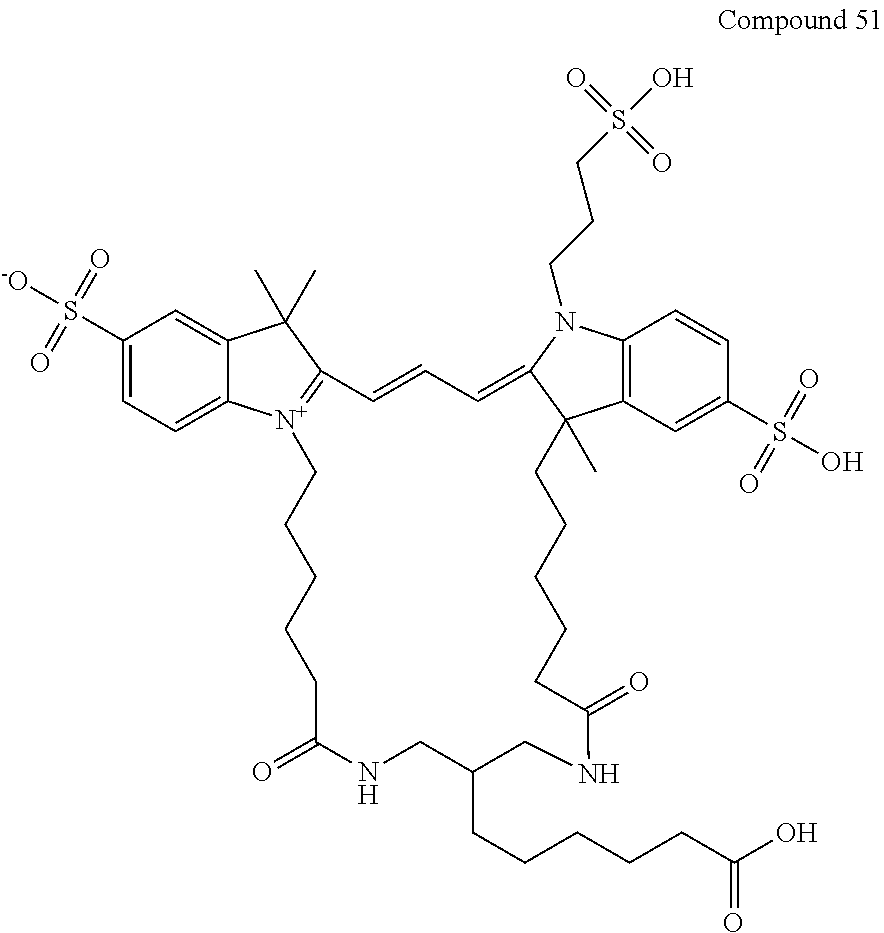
C1(S([-O])(=O)=O)=CC=C2C(=C1)C(C)(C)C1=[N+]2CCCCCC(=O)NCC(CCCCCC(O)=O)CNC(=O)CCCCCC2(C)C3=C(C=CC(S(O)(=O)=O)=C3)N(CCCS(O)(=O)=O)C2=CC=C1
